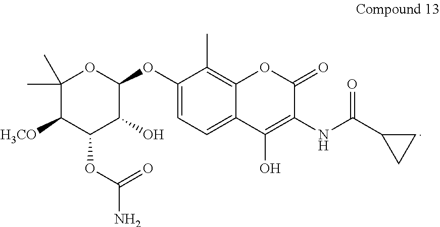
C1(OC2C(O)C(OC(N)=O)C([H3CO])C(C)(C)O2)=CC=C2C(=C1C)OC(=O)C(NC(=O)C1CC1)=C2O
